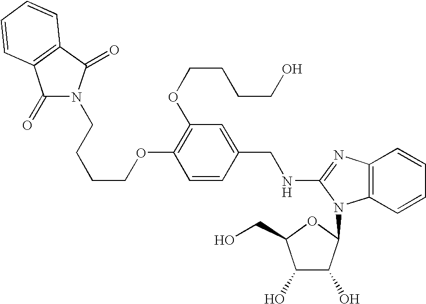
O(C1=C(OCCCCO)C=C(CNC2=NC3=C(C=CC=C3)N2C2C(O)C(O)C(CO)O2)C=C1)CCCCN1C(=O)C2=C(C1=O)C=CC=C2
